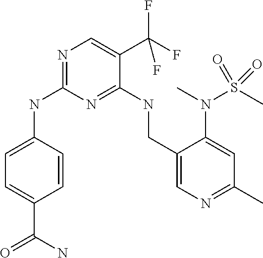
C1=C(NC2=NC=C(C(F)(F)F)C(NCC3=CN=C(C)C=C3N(S(C)(=O)=O)C)=N2)C=CC(C(=O)N)=C1
